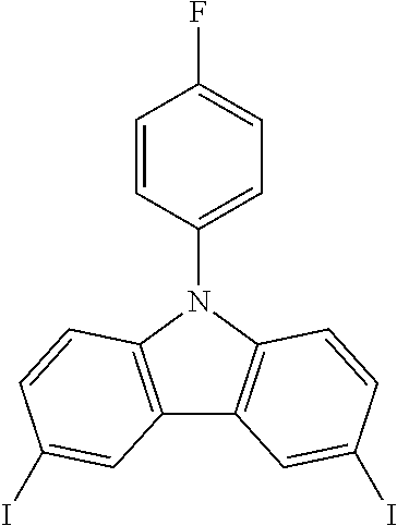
C12=C(N(C3=CC=C(F)C=C3)C3=C1C=C(I)C=C3)C=CC(I)=C2
